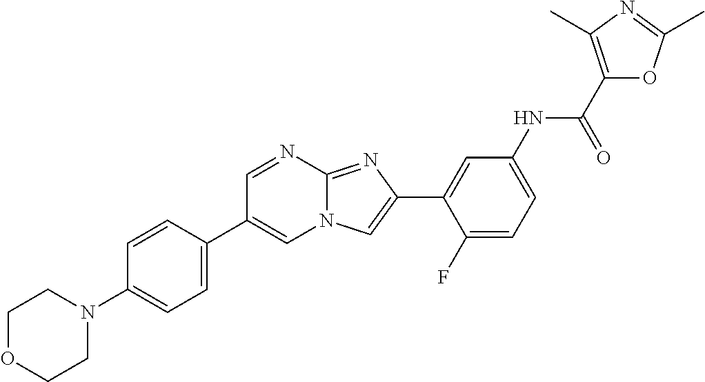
C1=NC2=NC(C3=CC(NC(C4=C(C)N=C(C)O4)=O)=CC=C3F)=CN2C=C1C1=CC=C(N2CCOCC2)C=C1
